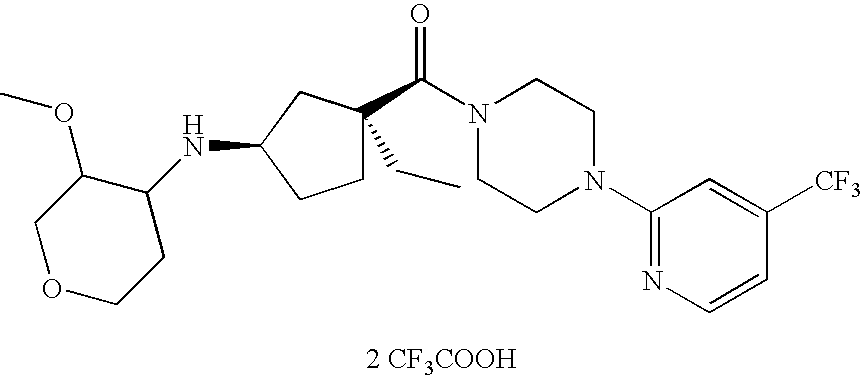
C(N1CCN(C2=NC=CC([CF3])=C2)CC1)(=O)C1(CC)CCC(NC2C(OC)COCC2)C1.[2 CF3COOH]
